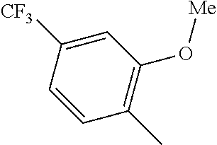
C1=C([CF3])C=CC(C)=C1O[Me]
